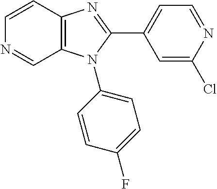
C12=C(C=CN=C1)N=C(C1=CC=NC(Cl)=C1)N2C1=CC=C(F)C=C1
